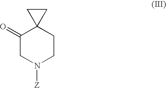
C1(=O)CN([Z])CCC12CC2
